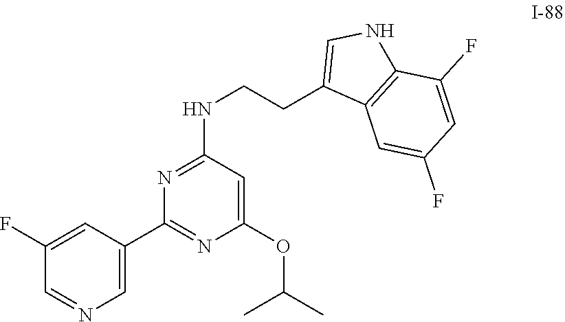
C1=C(OC(C)C)N=C(C2=CN=CC(F)=C2)N=C1NCCC1=CNC2=C1C=C(F)C=C2F
